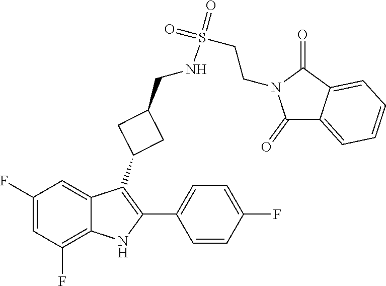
C1(F)=CC(F)=C2C(=C1)C(C1CC(CNS(=O)(CCN3C(=O)C4=CC=CC=C4C3=O)=O)C1)=C(C1=CC=C(F)C=C1)N2
